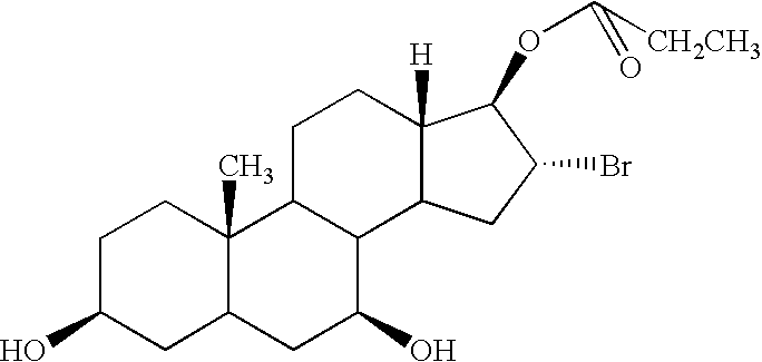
C1C(O)CC2C(C)(C1)C1C(C(O)C2)C2C([H])(CC1)C(OC([CH2CH3])=O)C(Br)C2
